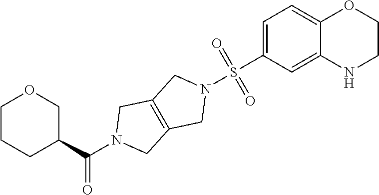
C1(C(N2CC3=C(C2)CN(S(C2=CC=C4C(=C2)NCCO4)(=O)=O)C3)=O)COCCC1
